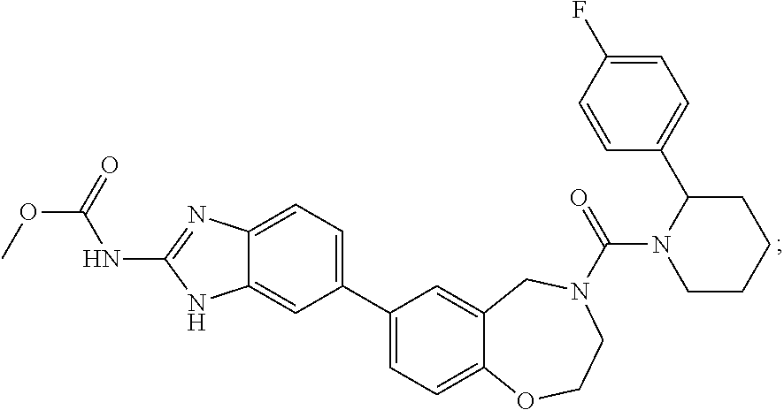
C1=C2C(=CC(C3=CC=C4C(=C3)CN(C(=O)N3CCCCC3C3=CC=C(F)C=C3)CCO4)=C1)NC(NC(OC)=O)=N2
